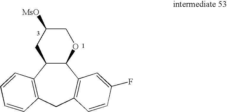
C12C(C3=C(CC4=C1C=CC=C4)C=CC(F)=C3)OCC([MsO])C2
